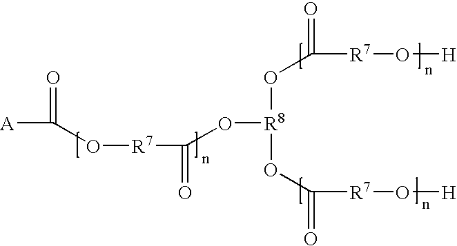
[A]C(=O)O[R7]C(=O)O[R8](OC(=O)[R7]O[H])OC(=O)[R7]O[H]
